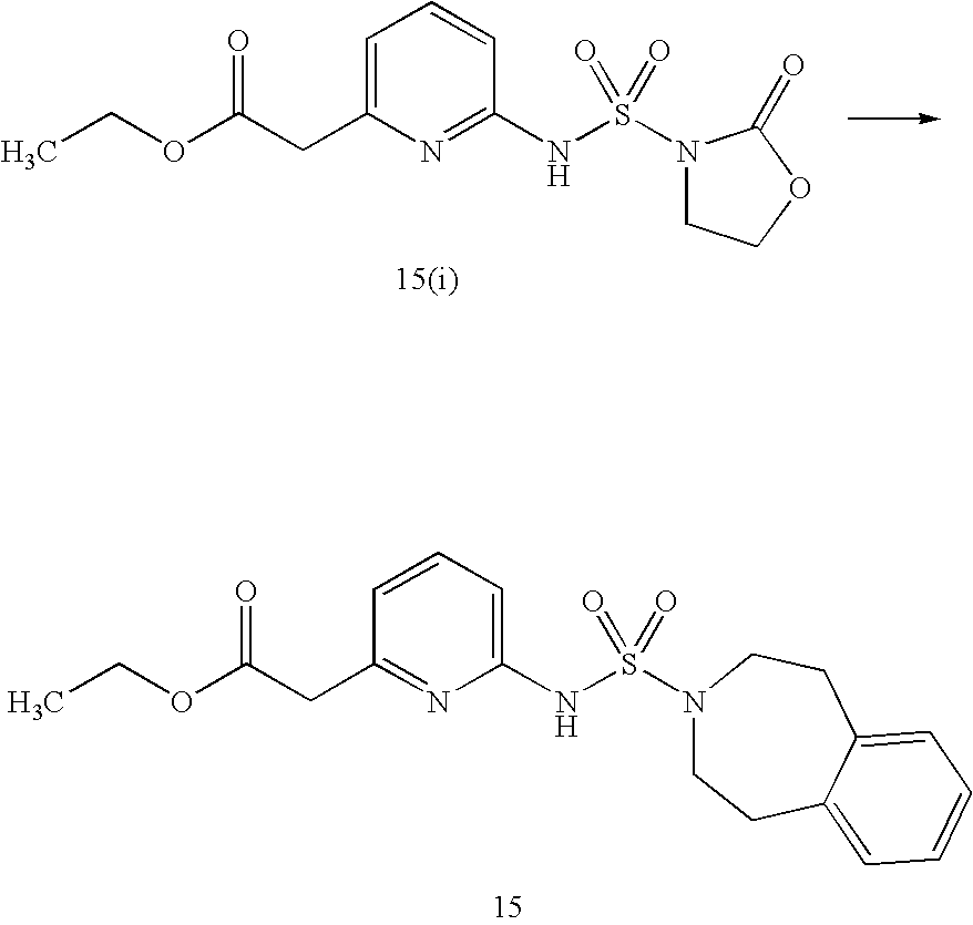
C1=C(CC(=O)OCC)N=C(NS(N2CCOC2=O)(=O)=O)C=C1.C1=CC=C(NS(N2CCC3=CC=CC=C3CC2)(=O)=O)N=C1CC(=O)OCC
